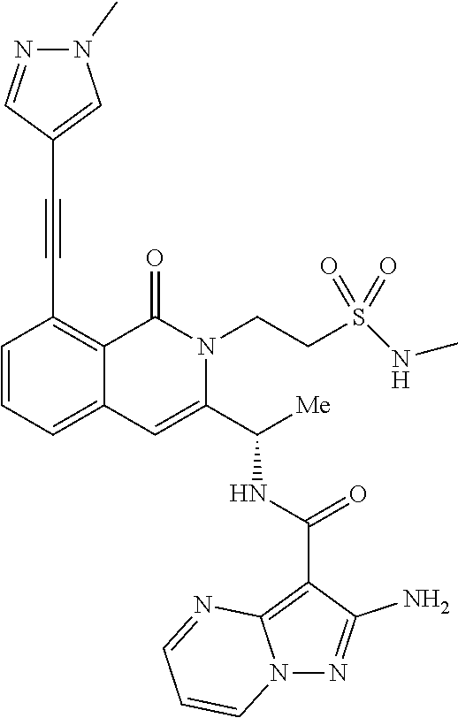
C1=CC=C2C(=C1C#CC1=CN(C)N=C1)C(=O)N(CCS(NC)(=O)=O)C(C([Me])NC(=O)C1=C3N(N=C1N)C=CC=N3)=C2
